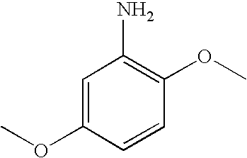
C1=C(OC)C=CC(OC)=C1N
